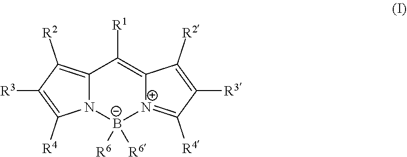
C12=C([R2])C([R3])=C([R4])N1[B-]([R6])([R6])[N+]1=C([R4])C([R3])=C([R2])C1=C2[R1]
